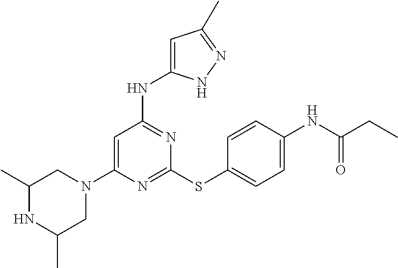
N1=C(SC2=CC=C(NC(CC)=O)C=C2)N=C(NC2=CC(C)=NN2)C=C1N1CC(C)NC(C)C1
